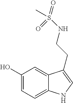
C1(O)=CC=C2C(=C1)C(CCNS(C)(=O)=O)=CN2
